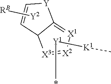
[Y]1C=CC2C1=[X1][X2]=[X3]2.[Y2][RB].[Y1]([K1]C)*
